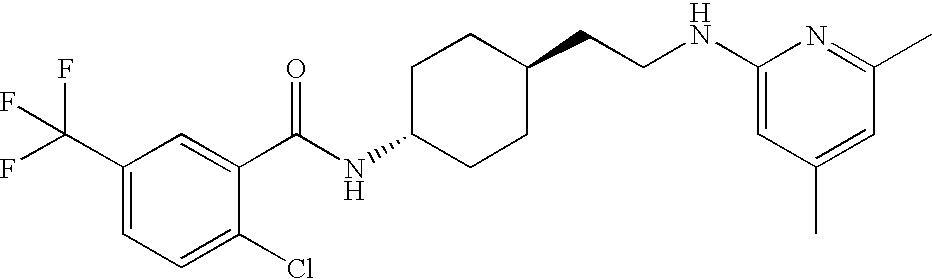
C1(C(F)(F)F)=CC=C(Cl)C(C(NC2CCC(CCNC3=CC(C)=CC(C)=N3)CC2)=O)=C1
